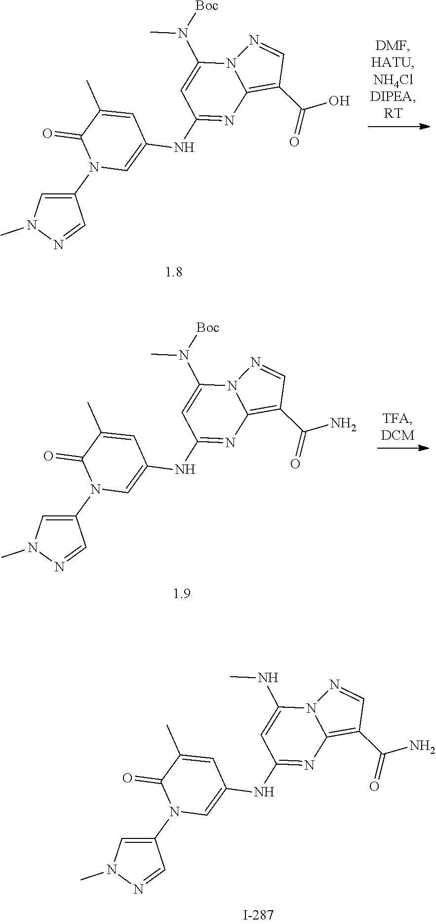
C1(N2C=C(NC3=NC4=C(C(=O)O)C=NN4C(N([Boc])C)=C3)C=C(C)C2=O)=CN(C)N=C1.C1(N2C=C(NC3=NC4=C(C(=O)N)C=NN4C(N([Boc])C)=C3)C=C(C)C2=O)=CN(C)N=C1.C1(N2C=C(NC3=NC4=C(C(=O)N)C=NN4C(NC)=C3)C=C(C)C2=O)=CN(C)N=C1
